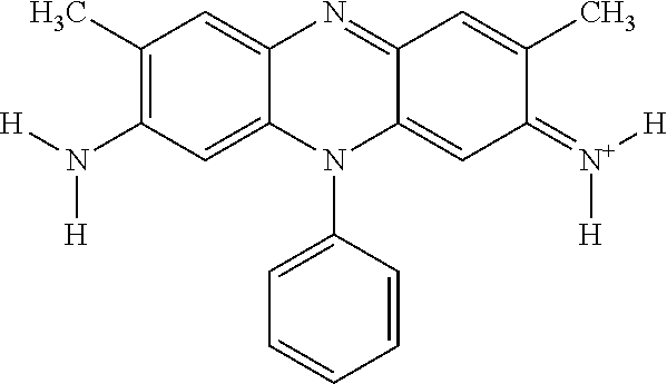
C12=CC(N([H])[H])=C(C)C=C1N=C1C(=CC(=[N+]([H])[H])C(C)=C1)N2C1=CC=CC=C1
